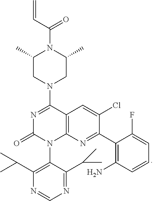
C1(C2=NC3=C(C=C2Cl)C(N2CC(C)N(C(C=C)=O)C(C)C2)=NC(=O)N3C2=C(C(C)C)N=CN=C2C(C)C)=C(N)C=CC=C1F
